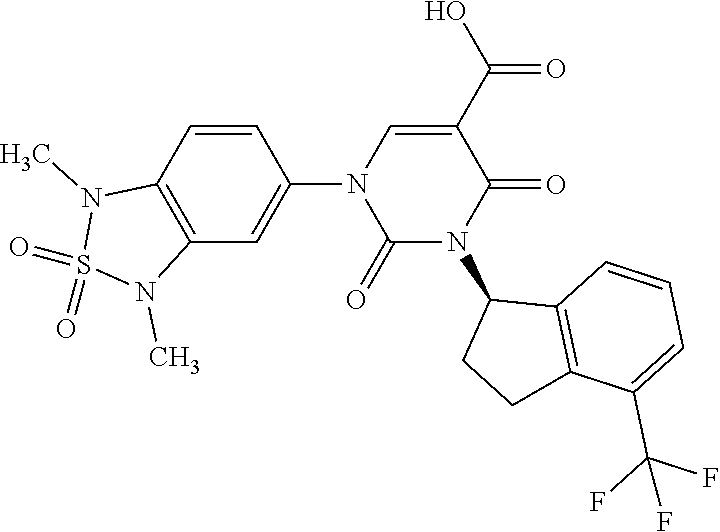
C1=CC2=C(C=C1N1C(=O)N(C3CCC4=C3C=CC=C4C(F)(F)F)C(=O)C(C(O)=O)=C1)N(C)S(=O)(=O)N2C
